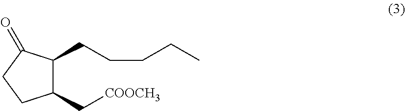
C1(C[COOCH3])C(CCCCC)C(=O)CC1
